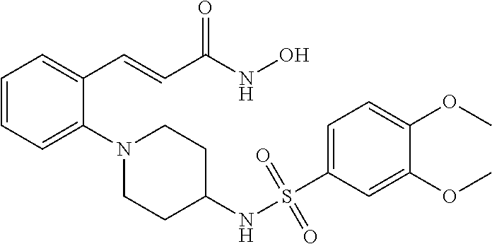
C1=CC=C(N2CCC(NS(C3=CC=C(OC)C(OC)=C3)(=O)=O)CC2)C(C=CC(NO)=O)=C1
